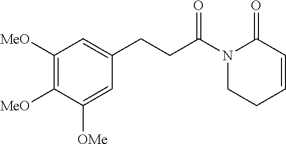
C1([MeO])=C([MeO])C([OMe])=CC(CCC(N2CCC=CC2=O)=O)=C1
